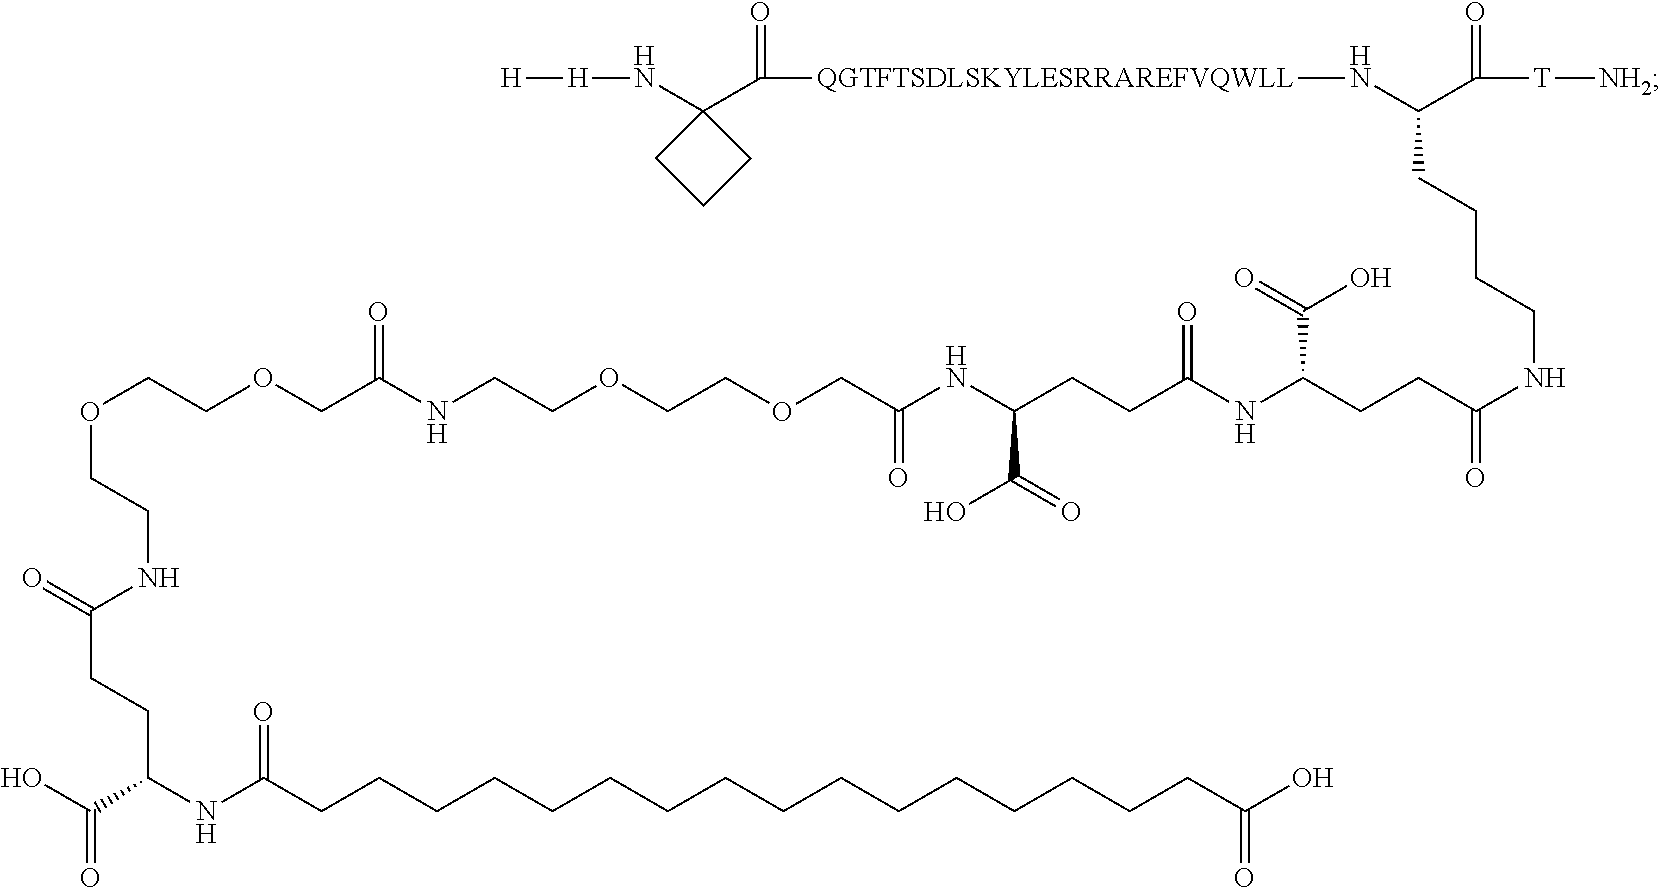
[H][H]NC1(C([QGTFTSDLSKYLESRRAREFVQWLL]NC(C([T][NH2])=O)CCCCNC(CCC(NC(CCC(NC(COCCOCCNC(COCCOCCNC(=O)CCC(C(=O)O)NC(CCCCCCCCCCCCCCCCC(O)=O)=O)=O)=O)C(=O)O)=O)C(=O)O)=O)=O)CCC1
